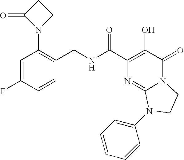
N(C(C1=C(O)C(=O)N2C(=N1)N(C1=CC=CC=C1)CC2)=O)CC1=C(N2CCC2=O)C=C(F)C=C1
